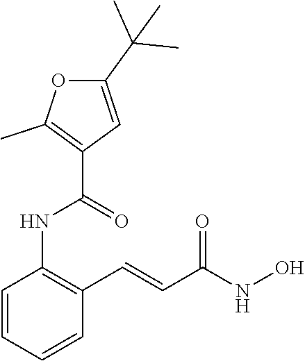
C1=CC=CC(C=CC(NO)=O)=C1NC(=O)C1=C(C)OC(C(C)(C)C)=C1
